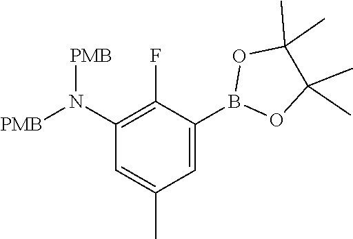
C1(N([PMB])[PMB])=C(F)C(B2OC(C)(C)C(C)(C)O2)=CC(C)=C1
